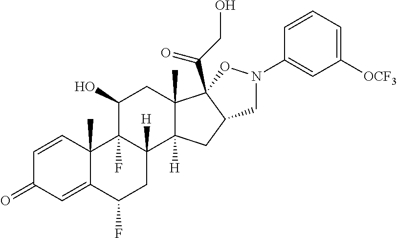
C1=CC2(C)C(=CC1=O)C(F)CC1([H])C2(F)C(O)CC2(C)C1([H])CC1C2(C(CO)=O)ON(C2=CC([OCF3])=CC=C2)C1
